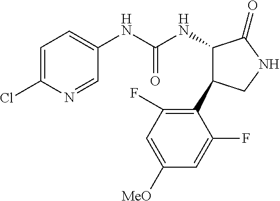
C1=C(Cl)N=CC(NC(NC2C(C3=C(F)C=C([MeO])C=C3F)CNC2=O)=O)=C1
